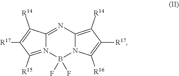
C12=NC3=C([R14])C([R17])=C([R16])N3B(F)(F)N1=C([R15])C([R17])=C2[R14]
